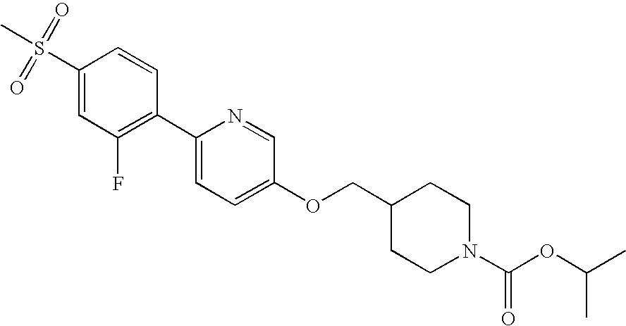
S(C1=CC(F)=C(C2=CC=C(OCC3CCN(C(=O)OC(C)C)CC3)C=N2)C=C1)(C)(=O)=O
